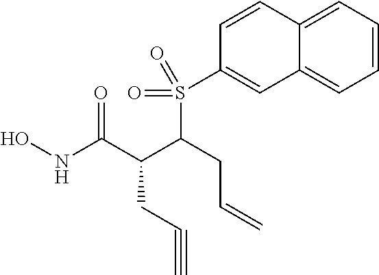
C1=CC=C2C(=C1)C=C(S(C(C(CC#C)C(NO)=O)CC=C)(=O)=O)C=C2
